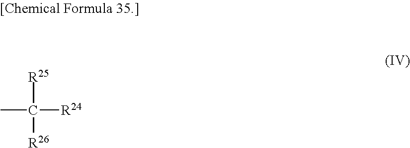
CC([R25])([R26])[R24]
